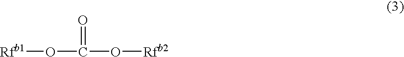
[Rfb1]OC(=O)O[Rfb2]
